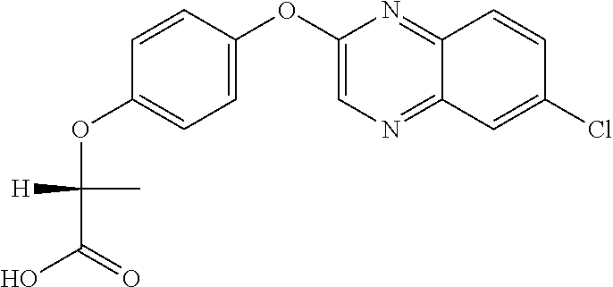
C1(OC2=CC=C(OC(C(=O)O)(C)[H])C=C2)=CN=C2C(=N1)C=CC(Cl)=C2
